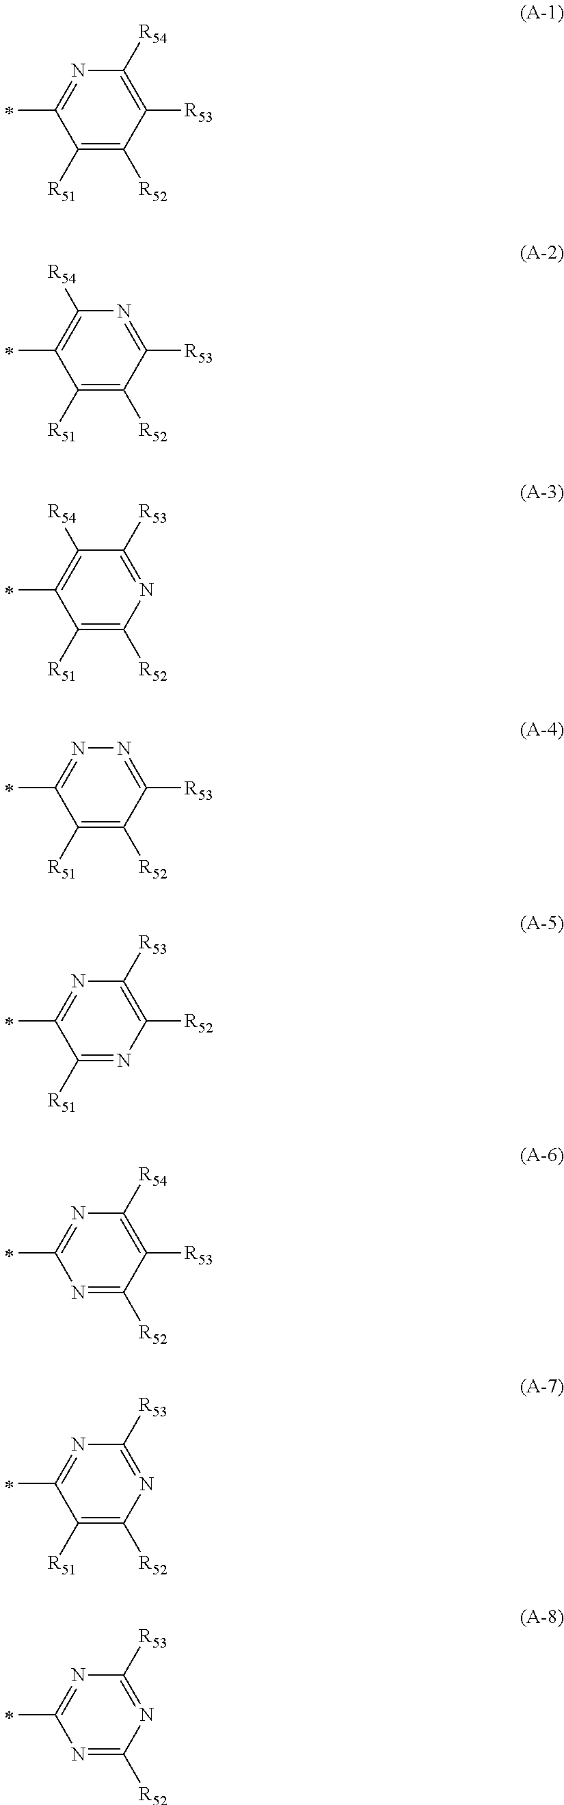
C1([R51])=C([R52])C([R53])=C([R54])N=C1C.C1([R51])=C([R52])C([R53])=NC([R54])=C1C.C1([R51])=C([R52])N=C([R53])C([R54])=C1C.C1([R51])=C([R52])C([R53])=NN=C1C.C1([R51])=NC([R52])=C([R53])N=C1C.N1=C([R52])C([R53])=C([R54])N=C1C.C1([R51])=C([R52])N=C([R53])N=C1C.N1=C([R52])N=C([R53])N=C1C
